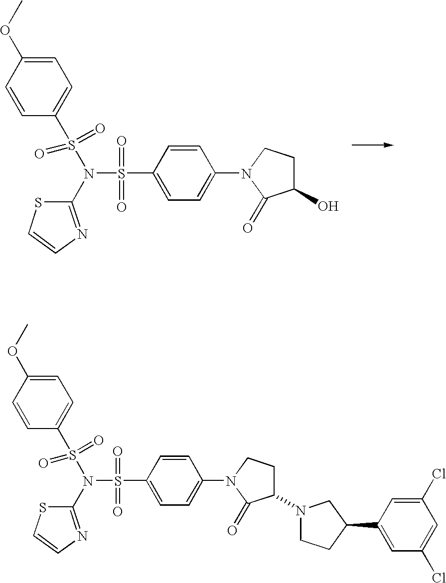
C1=CC(S(=O)(=O)N(S(C2=CC=C(OC)C=C2)(=O)=O)C2=NC=CS2)=CC=C1N1C(=O)C(O)CC1.C1=CC(S(=O)(=O)N(S(C2=CC=C(OC)C=C2)(=O)=O)C2=NC=CS2)=CC=C1N1C(=O)C(N2CCC(C3=CC(Cl)=CC(Cl)=C3)C2)CC1
